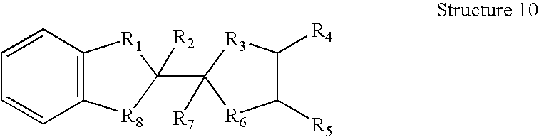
C12=C([R8]C([R2])(C3([R7])[R3]C([R4])C([R5])[R6]3)[R1]1)C=CC=C2
